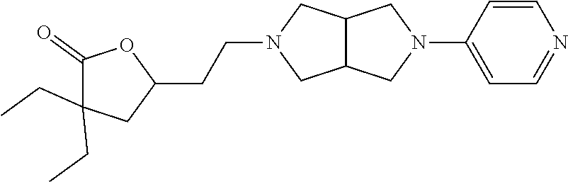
C1=CC(N2CC3C(C2)CN(CCC2OC(=O)C(CC)(CC)C2)C3)=CC=N1
